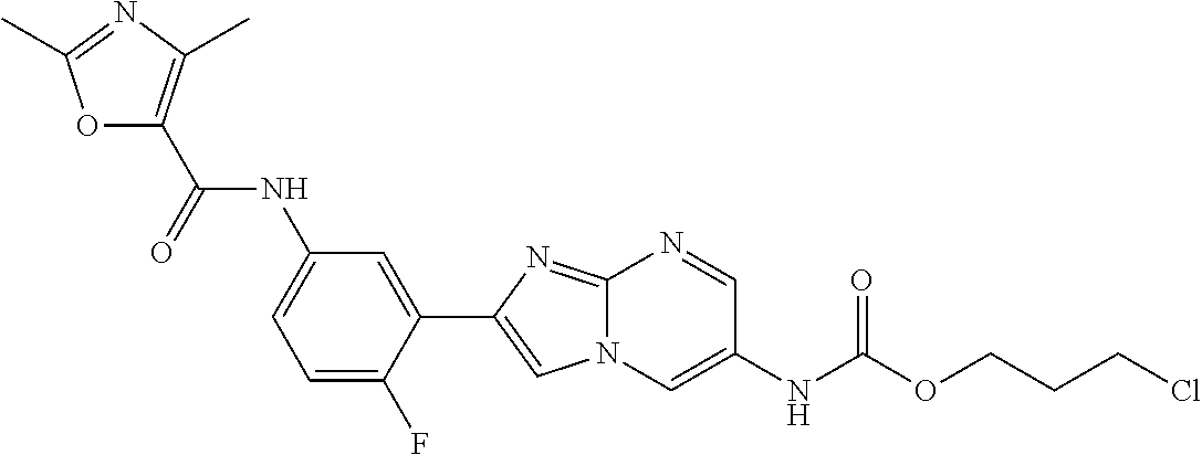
C1=NC2=NC(C3=CC(NC(=O)C4=C(C)N=C(C)O4)=CC=C3F)=CN2C=C1NC(OCCCCl)=O
